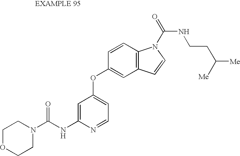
C1=C(NC(N2CCOCC2)=O)N=CC=C1OC1=CC2=C(C=C1)N(C(=O)NCCC([Me])[Me])C=C2
